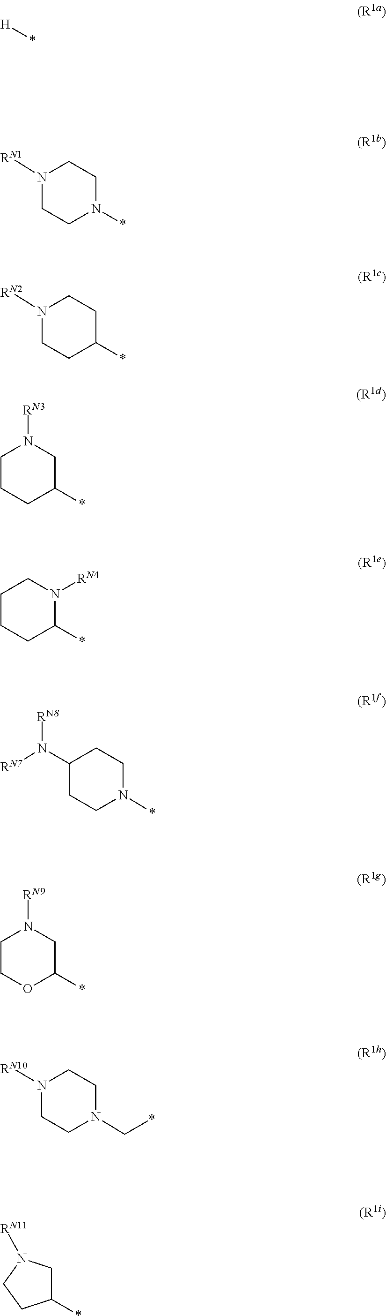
N1([RN2])CCC(*)CC1.N1([RN1])CCN(*)CC1.[H]*.C1CCC(*)CN1[RN3].C1COC(*)CN1[RN9].C1(N([RN7])[RN8])CCN(*)CC1.C1CCC(*)N([RN4])C1.C1(*)CN([RN11])CC1.N1([RN10])CCN(C*)CC1
